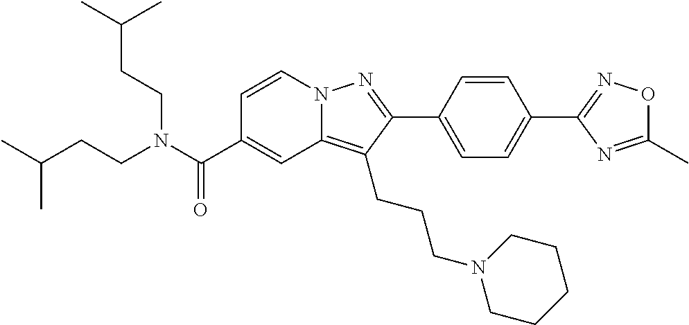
C1=CN2C(=C(CCCN3CCCCC3)C(C3=CC=C(C4=NOC(C)=N4)C=C3)=N2)C=C1C(N(CCC(C)C)CCC(C)C)=O
